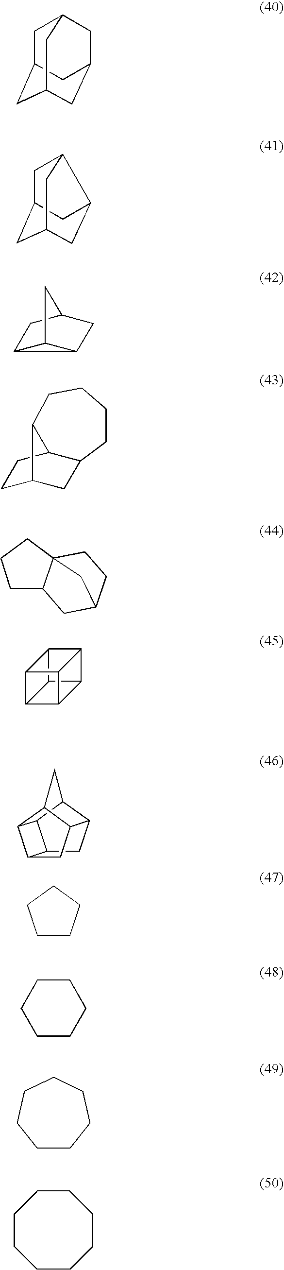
C12C3C4C5C(C14)C2C53.C1C2CC3CC(CC1C3)C2.C1C2CC3CC(C1C3)C2.C12C3C1CC(C2)C3.C1C2CC3C(C1)C2CCCC3.C1C2CCC3(C1CCC3)C2.C1CCCC1.C1CCCCC1.C1CCCCCC1.C1CCCCCCC1.C12CC3C4C1C1C2CC3C1C4
